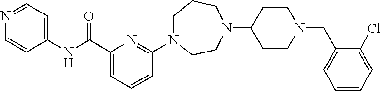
C1N(C2=NC(C(NC3=CC=NC=C3)=O)=CC=C2)CCN(C2CCN(CC3=CC=CC=C3Cl)CC2)CC1
